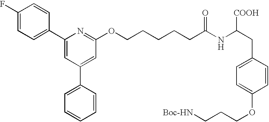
C1(F)=CC=C(C2=CC(C3=CC=CC=C3)=CC(OCCCCCC(NC(CC3=CC=C(OCCC[Boc-HN])C=C3)[COOH])=O)=N2)C=C1
